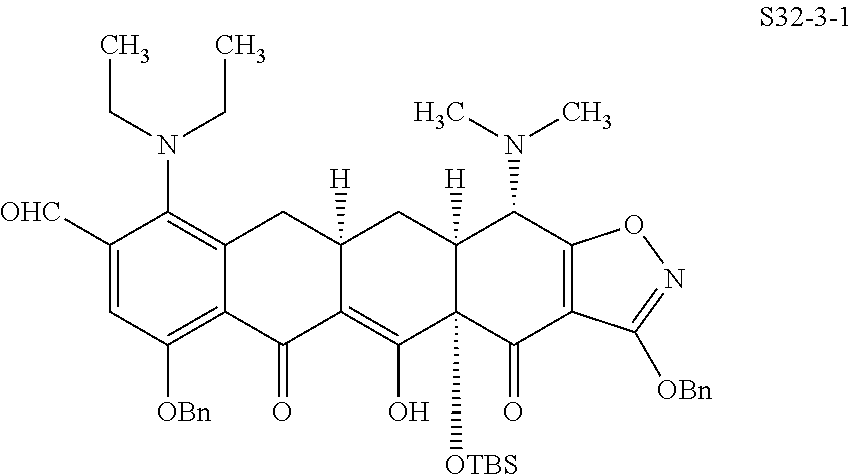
C1([OHC])=CC([OBn])=C2C(=C1N(CC)CC)CC1([H])C(=C(O)C3([OTBS])C([H])(C1)C(N(C)C)C1=C(C3=O)C([OBn])=NO1)C2=O
